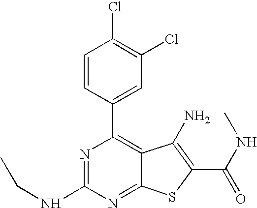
C1=CC(C2=C3C(=NC(NCC)=N2)SC(C(NC)=O)=C3N)=CC(Cl)=C1Cl
